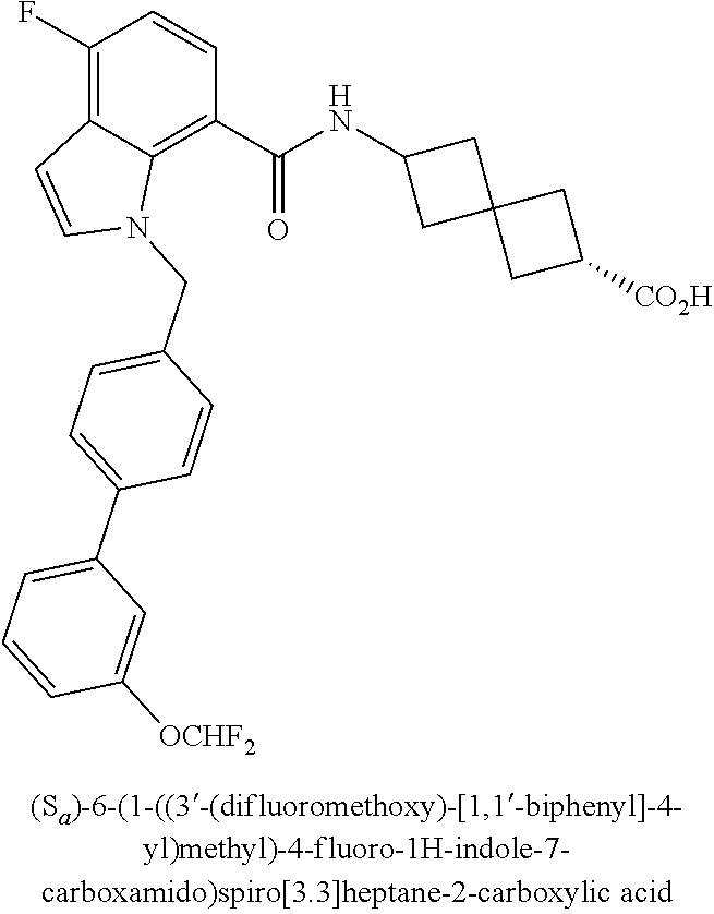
C1(F)=C2C(=C(C(NC3CC4(C3)CC([CO2H])C4)=O)C=C1)N(CC1=CC=C(C3=CC=CC([OCHF2])=C3)C=C1)C=C2
